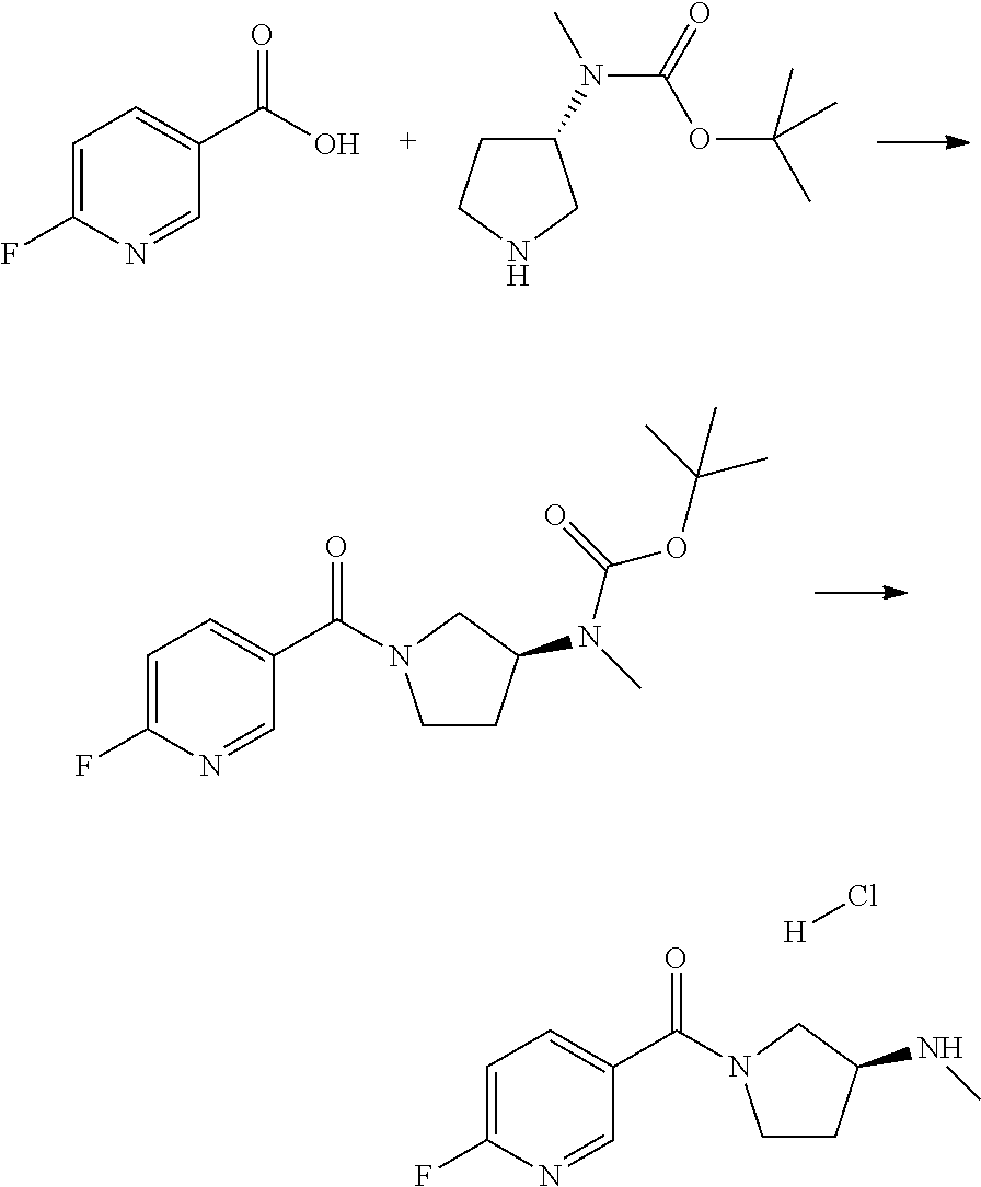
C1=C(F)N=CC(C(=O)O)=C1.C1(N(C)C(=O)OC(C)(C)C)CCNC1.C1CC(N(C(OC(C)(C)C)=O)C)CN1C(C1=CC=C(F)N=C1)=O.C1CC(NC)CN1C(C1=CC=C(F)N=C1)=O.[H]Cl
